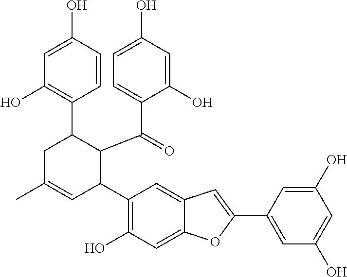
C1=CC(O)=CC(O)=C1C1CC(C)=CC(C2=C(O)C=C3C(=C2)C=C(C2=CC(O)=CC(O)=C2)O3)C1C(=O)C1=CC=C(O)C=C1O
